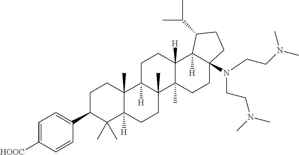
C1=C([HOOC])C=CC(C2C(C)(C)C3([H])C(C)(CC2)C2([H])C(C)(CC3)C3(C)C([H])(CC2)C2([H])C(N(CCN(C)C)CCN(C)C)(CC3)CCC2C(C)C)=C1
